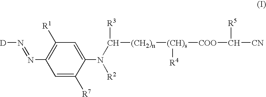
C1=C([R7])C(N([R2])C([R3])[(CH2)n][(CH)s]([COO]C([CN])[R5])[R4])=CC([R1])=C1N=N[D]
